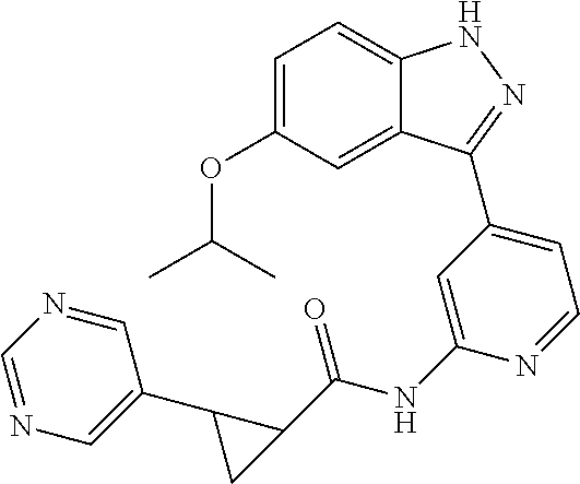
C1=C(OC(C)C)C=C2C(=C1)NN=C2C1=CC=NC(NC(=O)C2C(C3=CN=CN=C3)C2)=C1
